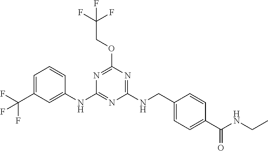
C1=C(C(F)(F)F)C=C(NC2=NC(NCC3=CC=C(C(=O)NCC)C=C3)=NC(OCC(F)(F)F)=N2)C=C1
